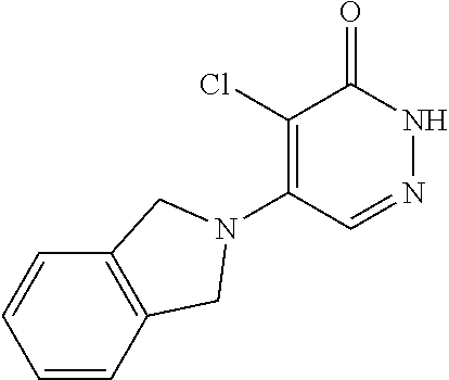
C1(Cl)=C(N2CC3=C(C=CC=C3)C2)C=NNC1=O
